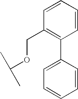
C(OCC1=C(C2=CC=CC=C2)C=CC=C1)(C)C
